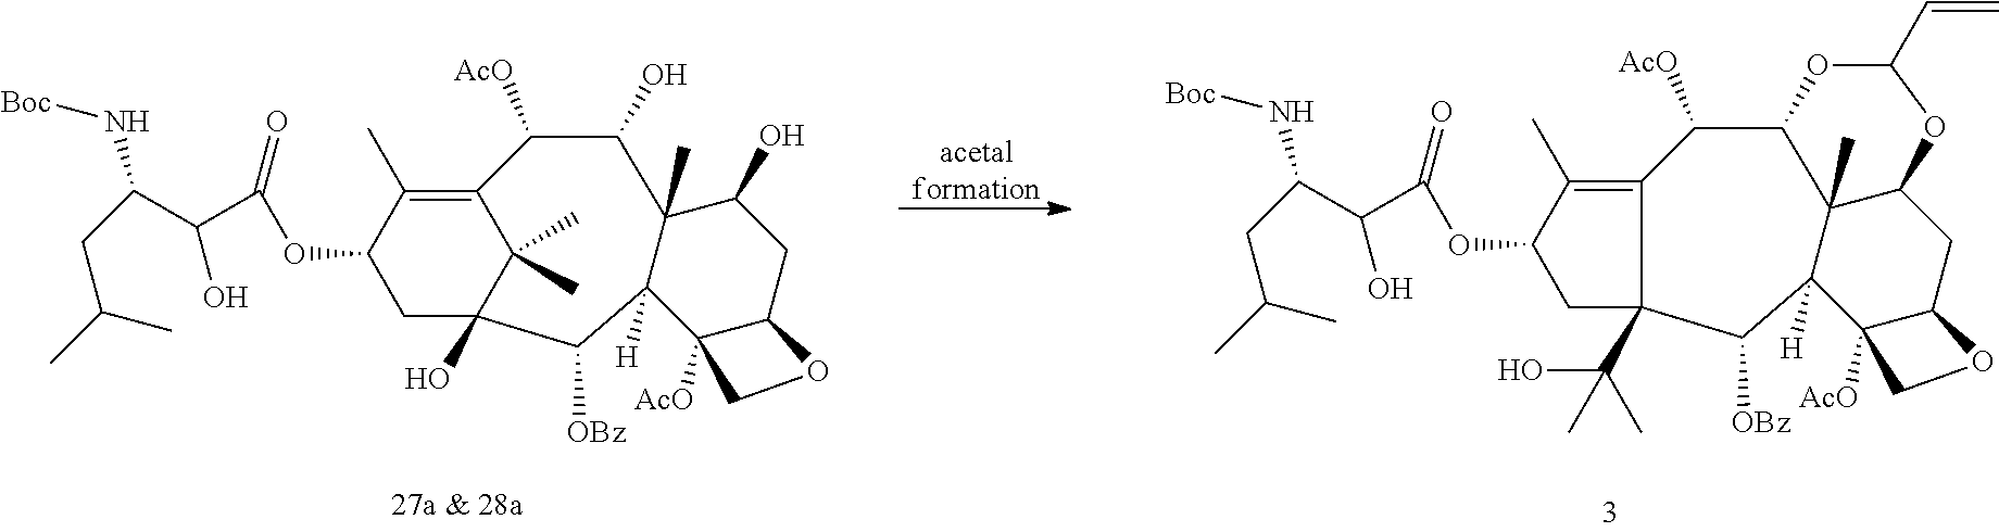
C12=C(C)C(OC(C(C(CC(C)C)N[Boc])O)=O)CC(O)(C1(C)C)C([OBz])C1([H])C(C)(C(O)C2[AcO])C(O)CC2C1([AcO])CO2.[acetal formation].C12=C(C)C(OC(C(C(CC(C)C)N[Boc])O)=O)CC1(C(O)(C)C)C([OBz])C1([H])C3(C)C(C2[AcO])OC(C=C)OC3CC2C1([AcO])CO2
